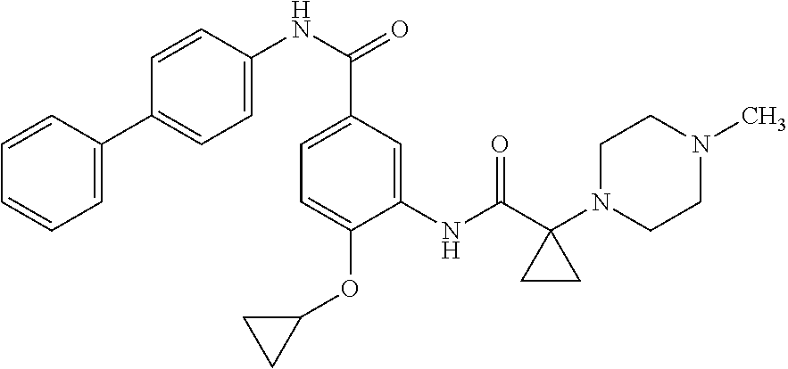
C1=CC(C2=CC=C(NC(=O)C3=CC=C(OC4CC4)C(NC(=O)C4(N5CCN(C)CC5)CC4)=C3)C=C2)=CC=C1
